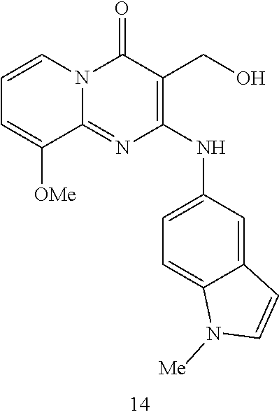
C1=CC=C([OMe])C2=NC(NC3=CC=C4C(=C3)C=CN4[Me])=C(CO)C(=O)N12
